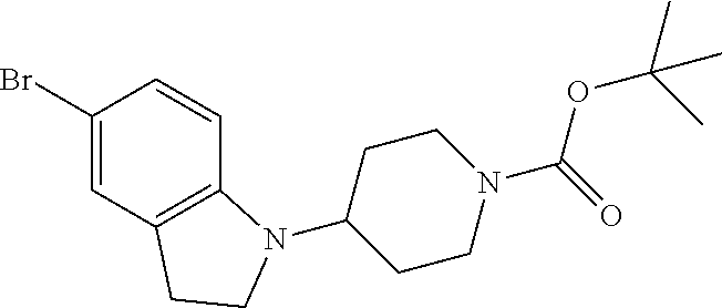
C12=C(C=C(Br)C=C1)CCN2C1CCN(C(=O)OC(C)(C)C)CC1
